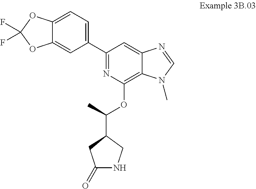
C1(=O)NCC(C(OC2=C3C(=CC(C4=CC=C5C(=C4)OC(F)(F)O5)=N2)N=CN3C)C)C1
